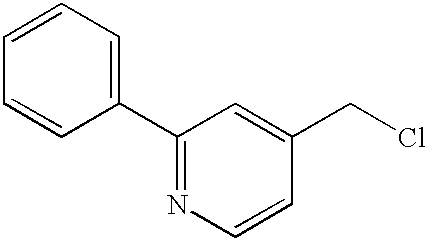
C1=CC=CC(C2=NC=CC(CCl)=C2)=C1
